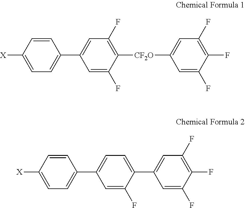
[X]C1=CC=C(C2=CC(F)=C([CF2O]C3=CC(F)=C(F)C(F)=C3)C(F)=C2)C=C1.[X]C1=CC=C(C2=CC=C(C3=CC(F)=C(F)C(F)=C3)C(F)=C2)C=C1
